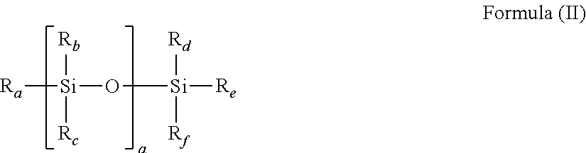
[Rb][Si]([Rc])([Ra])O[Si]([Re])([Rd])[Rf]
